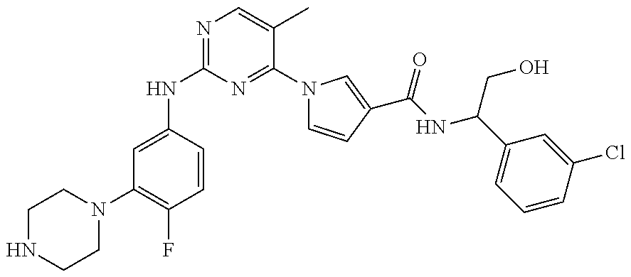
N(C1=NC=C(C)C(N2C=CC(C(=O)NC(CO)C3=CC=CC(Cl)=C3)=C2)=N1)C1=CC(N2CCNCC2)=C(F)C=C1
